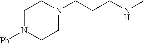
N1([Ph])CCN(CCCNC)CC1
